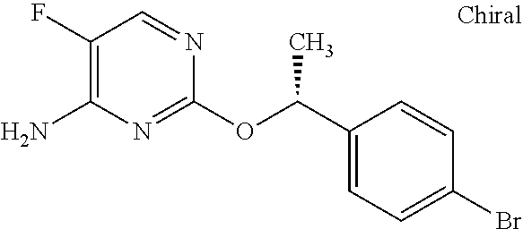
C1(F)=C(N)N=C(OC(C2=CC=C(Br)C=C2)C)N=C1
